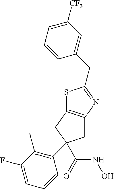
S1C2=C(N=C1CC1=CC([CF3])=CC=C1)CC(C1=C(C)C(F)=CC=C1)(C(=O)NO)C2
